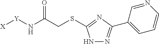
N1N=C(C2=CC=CN=C2)N=C1SCC(N[Y][X])=O
